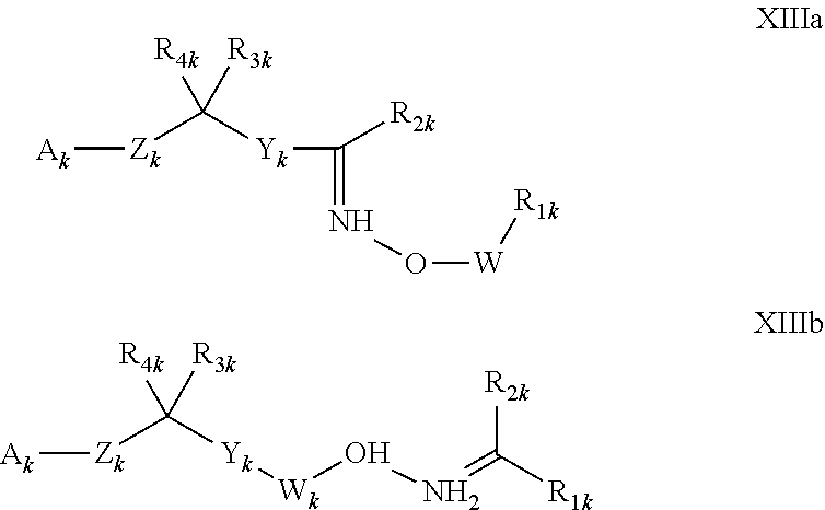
[Ak][Zk]C([Yk]C(=NO[W][R1k])[R2k])([R3k])[R4k].[Ak][Zk]C([Yk][Wk]ON=C([R1k])[R2k])([R3k])[R4k]
